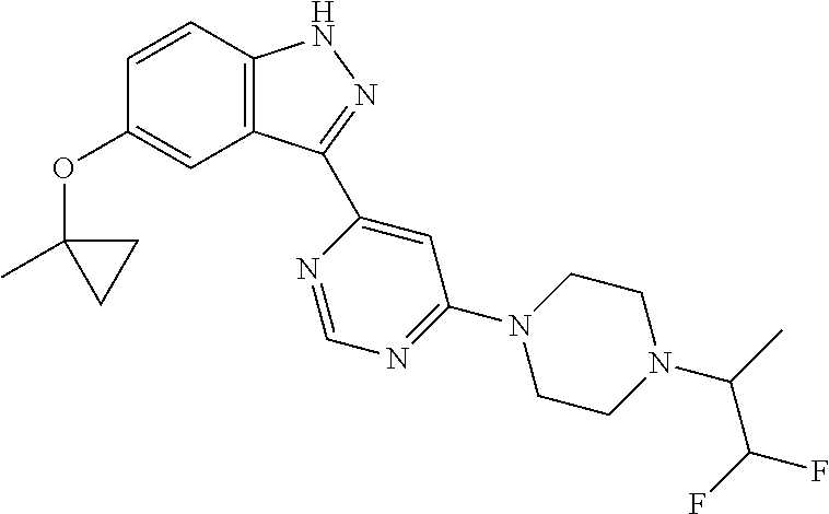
C1=CC2=C(C=C1OC1(C)CC1)C(C1=CC(N3CCN(C(C)C(F)F)CC3)=NC=N1)=NN2
